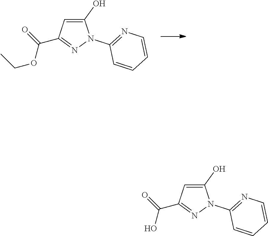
C1(O)=CC(C(=O)OCC)=NN1C1=NC=CC=C1.C1(O)=CC(C(=O)O)=NN1C1=NC=CC=C1
